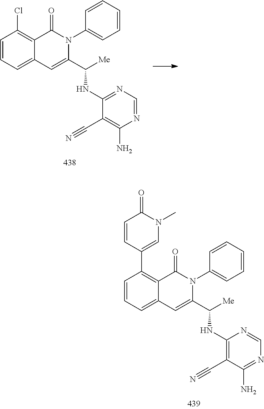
C1=CC=C2C(=C1Cl)C(=O)N(C1=CC=CC=C1)C(C([Me])NC1=NC=NC(N)=C1C#N)=C2.N1=CN=C(N)C(C#N)=C1NC(C1=CC2=CC=CC(C3=CN(C)C(=O)C=C3)=C2C(=O)N1C1=CC=CC=C1)[Me]
